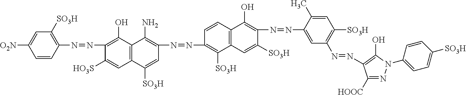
C1=CC(N=NC2=C(O)C3=C(C=C2[HO3S])C([SO3H])=CC(N=NC2=C([SO3H])C4=C(C=C2)C(O)=C(N=NC2=CC(N=NC5=C(O)N(C6=CC=C([SO3H])C=C6)N=C5[HOOC])=C([SO3H])C=C2C)C([SO3H])=C4)=C3N)=C([SO3H])C=C1[O2N]
